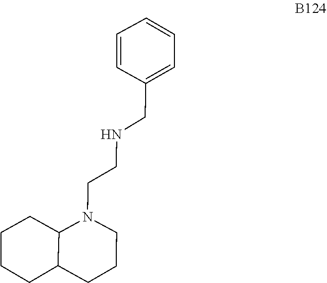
N(CCN1C2C(CCCC2)CCC1)CC1=CC=CC=C1
